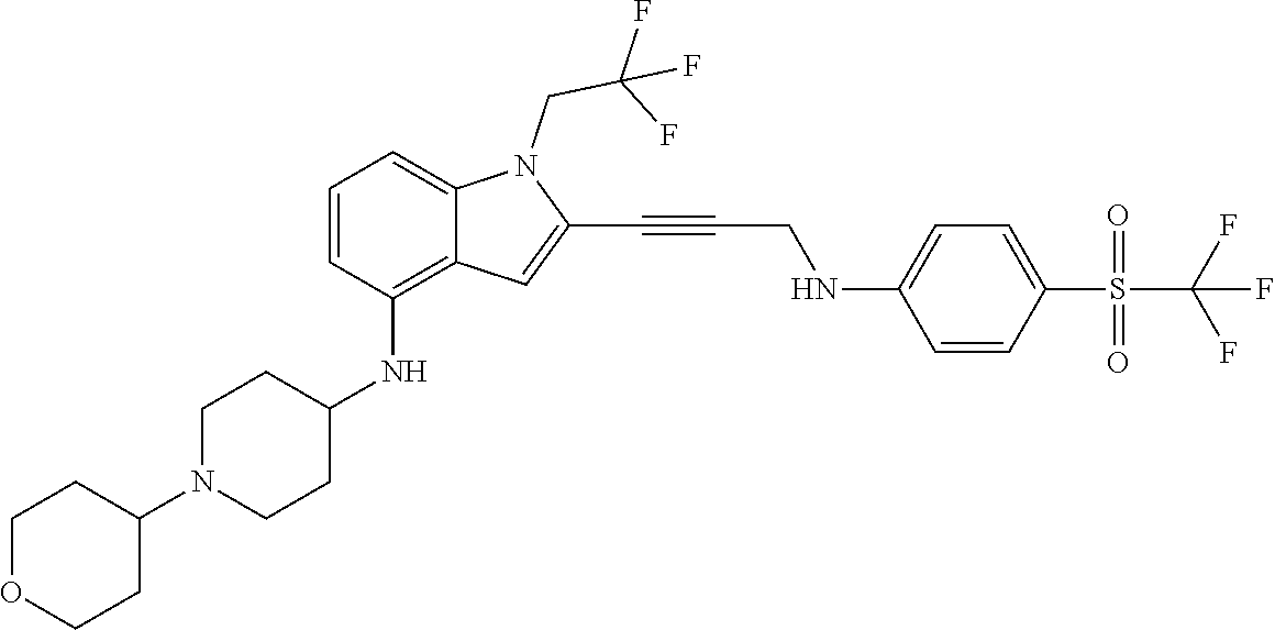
C(C#CC1=CC2=C(NC3CCN(C4CCOCC4)CC3)C=CC=C2N1CC(F)(F)F)NC1=CC=C(S(C(F)(F)F)(=O)=O)C=C1
